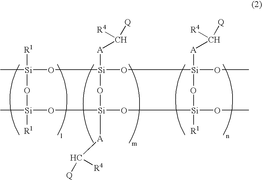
C[Si]1([R1])O[Si]2([A]C([Q])[R4])O[Si](OC)([A]C([Q])[R4])O[Si](OC)([R1])O[Si]([A]C([Q])[R4])(O[Si](C)([R1])O1)O2
